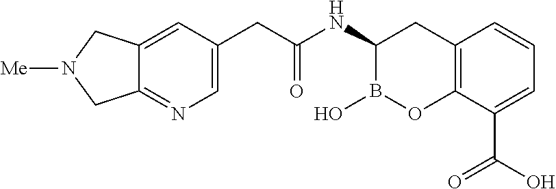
C12=C(C(C(O)=O)=CC=C1)OB(O)C(NC(=O)CC1=CN=C3C(=C1)CN([Me])C3)C2
